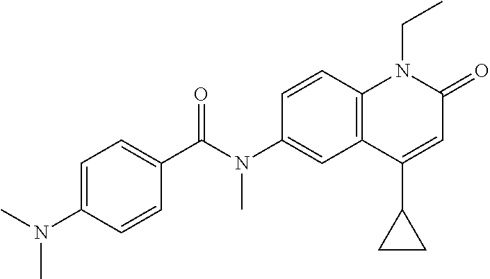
N(C1=CC2=C(C=C1)N(CC)C(=O)C=C2C1CC1)(C(C1=CC=C(N(C)C)C=C1)=O)C
